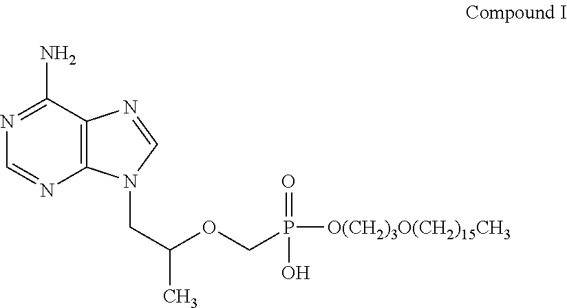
C1=NC2=C(C(N)=N1)N=CN2CC(C)OCP([O(CH2)3O(CH2)15CH3])(=O)O
